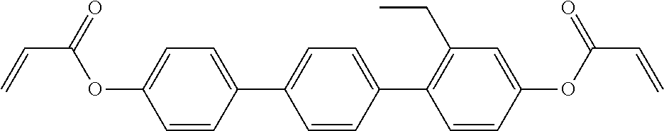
C1=C(OC(C=C)=O)C=CC(C2=CC=C(C3=C(CC)C=C(OC(C=C)=O)C=C3)C=C2)=C1
